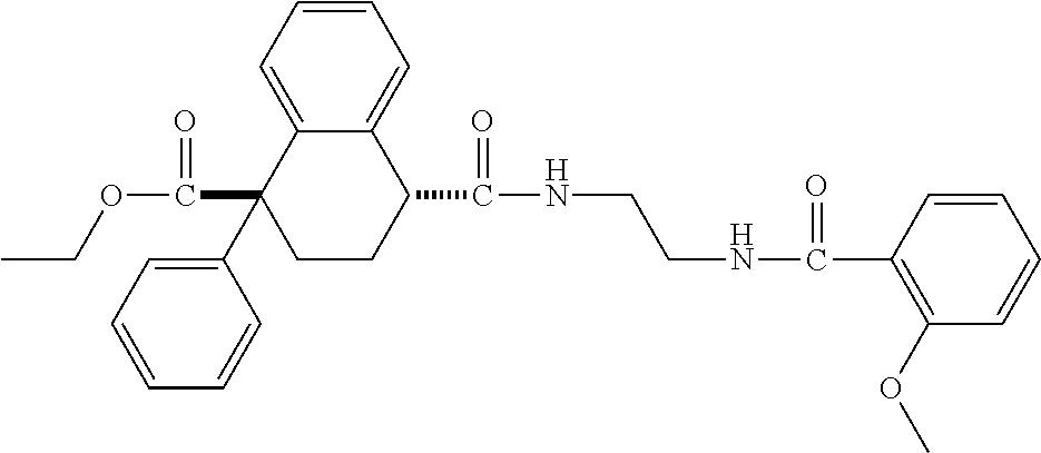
C1=C2C(=CC=C1)C(C(=O)NCCNC(=O)C1=C(OC)C=CC=C1)CCC2(C1=CC=CC=C1)C(=O)OCC
